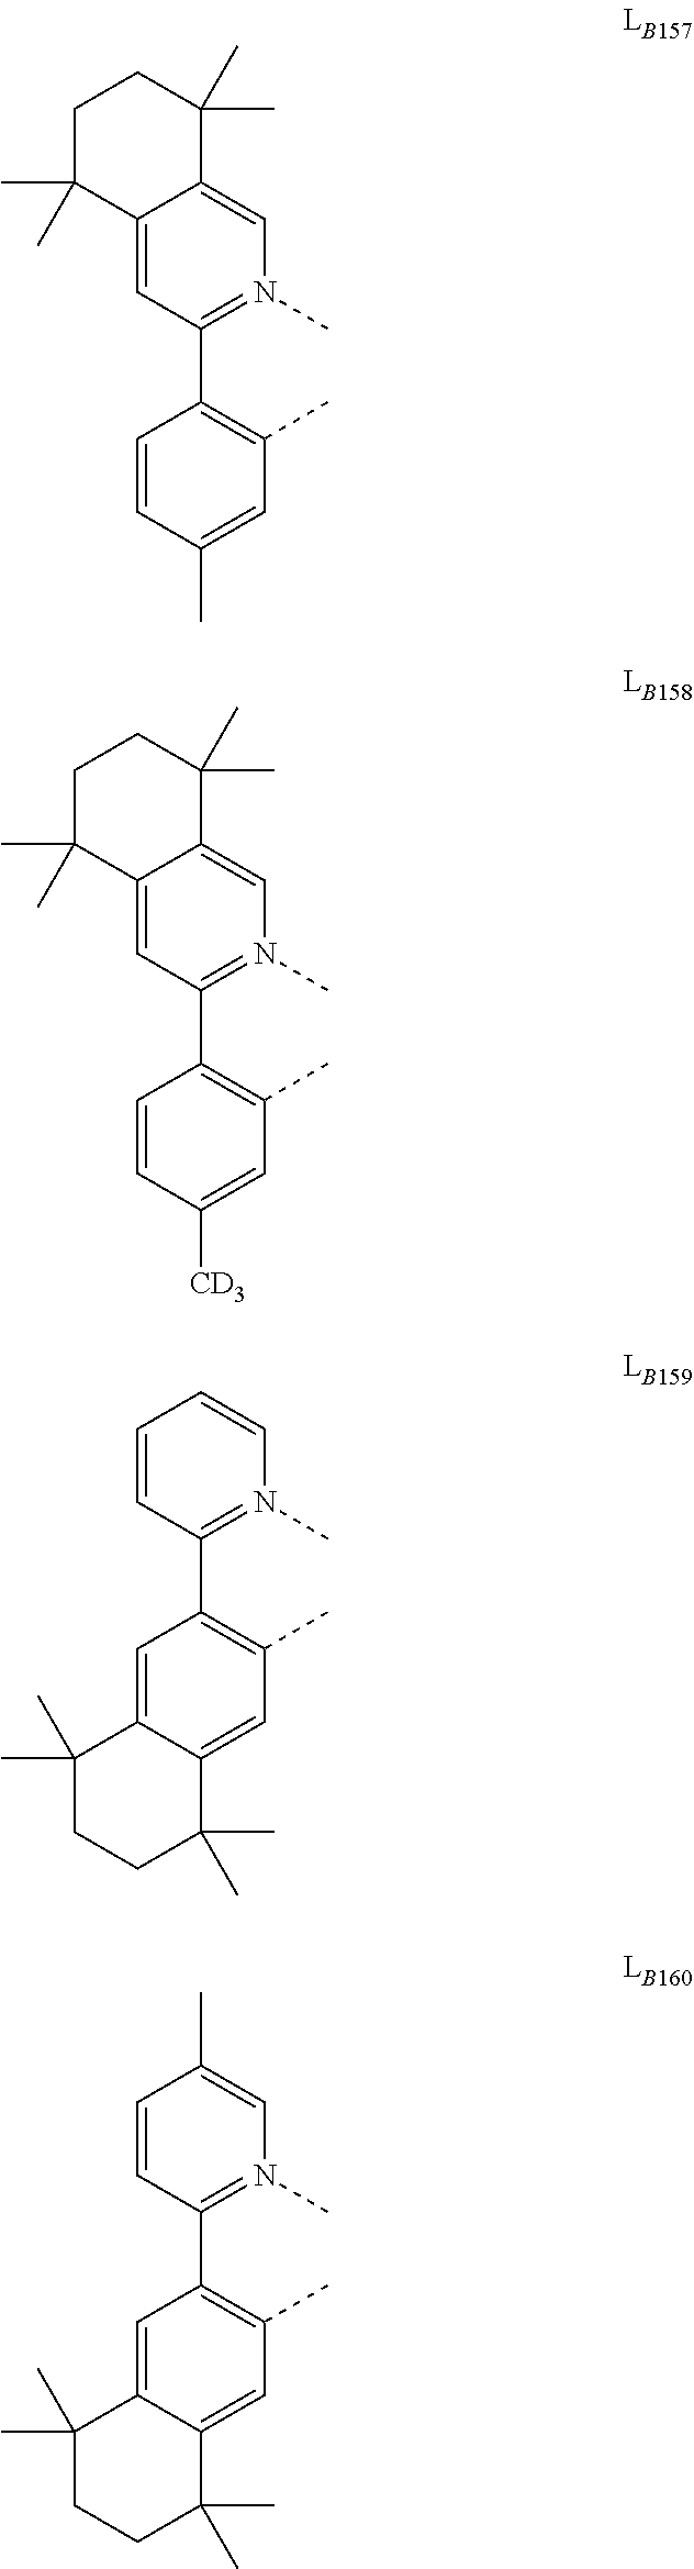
C1=C2C(C)(C)CCC(C)(C)C2=CN(C)=C1C1=C(C)C=C(C)C=C1.CC1=C(C2=N(C)C=C3C(=C2)C(C)(C)CCC3(C)C)C=CC([CD3])=C1.CC1=C(C2=N(C)C=CC=C2)C=C2C(C)(C)CCC(C)(C)C2=C1.C1=CC(C)=CN(C)=C1C1=C(C)C=C2C(C)(C)CCC(C)(C)C2=C1
